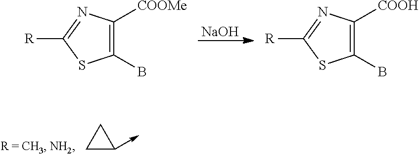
C1(B)=C([COOMe])N=C([R])S1.[NaOH].C1(B)=C([COOH])N=C([R])S1.C1C(->C)C1
